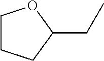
C1CCC(CC)O1
